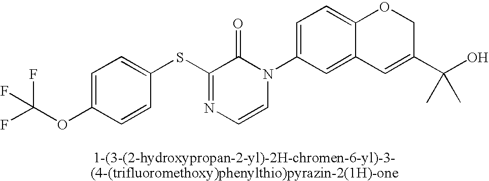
S(C1=NC=CN(C2=CC=C3C(=C2)C=C(C(O)(C)C)CO3)C1=O)C1=CC=C(OC(F)(F)F)C=C1
